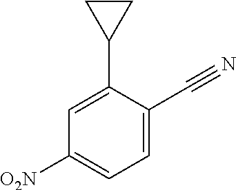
C1=C(C2CC2)C(C#N)=CC=C1[O2N]
